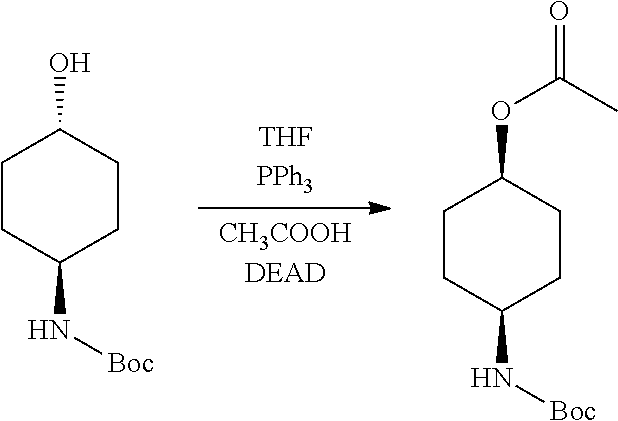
C1CC(N[Boc])CCC1O.C1CC(N[Boc])CCC1OC(=O)C
